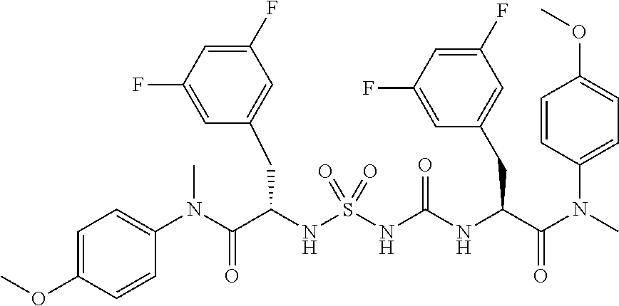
C1=C(OC)C=CC(N(C(C(NS(NC(NC(C(N(C)C2=CC=C(OC)C=C2)=O)CC2=CC(F)=CC(F)=C2)=O)(=O)=O)CC2=CC(F)=CC(F)=C2)=O)C)=C1
